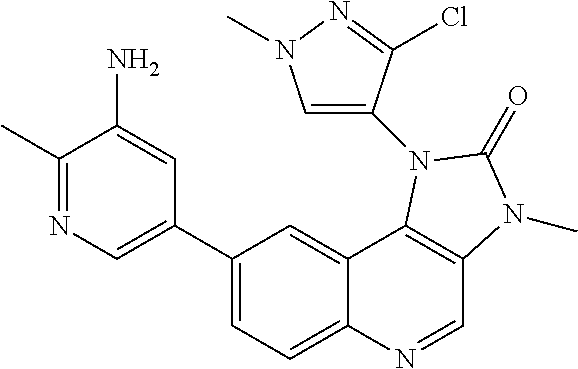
C1(C2=CN=C(C)C(N)=C2)=CC=C2C(=C1)C1=C(C=N2)N(C)C(=O)N1C1=CN(C)N=C1Cl
